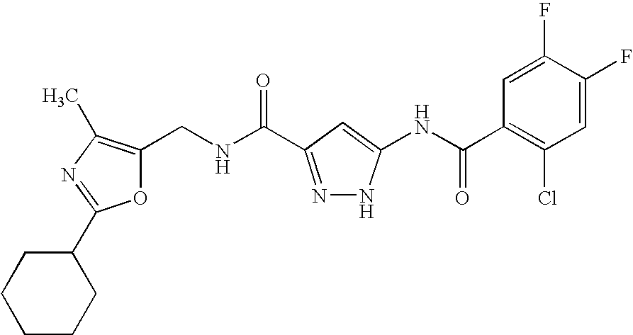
C1(CNC(=O)C2=NNC(NC(C3=C(Cl)C=C(F)C(F)=C3)=O)=C2)=C(C)N=C(C2CCCCC2)O1
